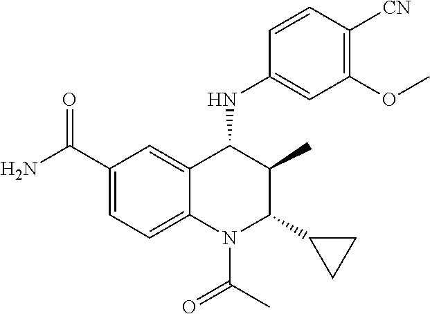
C1(C(N)=O)=CC=C2C(=C1)C(NC1=CC(OC)=C([CN])C=C1)C(C)C(C1CC1)N2C(C)=O
